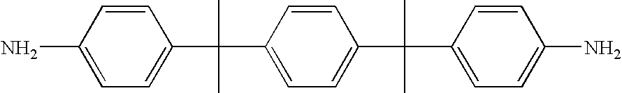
NC1=CC=C(C(C)(C)C2=CC=C(C(C)(C)C3=CC=C(N)C=C3)C=C2)C=C1
